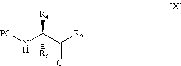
[PG]NC(C([R9])=O)([R4])[R6]
